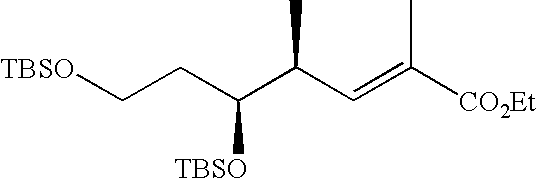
[TBSO]CCC([TBSO])C(C=C(C)[CO2Et])C
